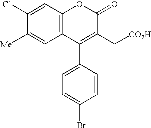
C12=C(C=C(Cl)C([Me])=C1)OC(=O)C(C[CO2H])=C2C1=CC=C(Br)C=C1
